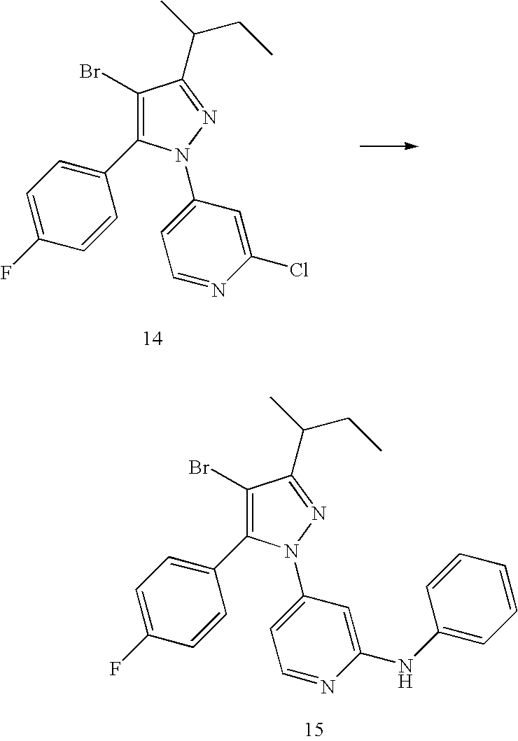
C1(Br)=C(C2=CC=C(F)C=C2)N(C2=CC=NC(NC3=CC=CC=C3)=C2)N=C1C(CC)C.C1(Br)=C(C2=CC=C(F)C=C2)N(C2=CC=NC(Cl)=C2)N=C1C(CC)C
